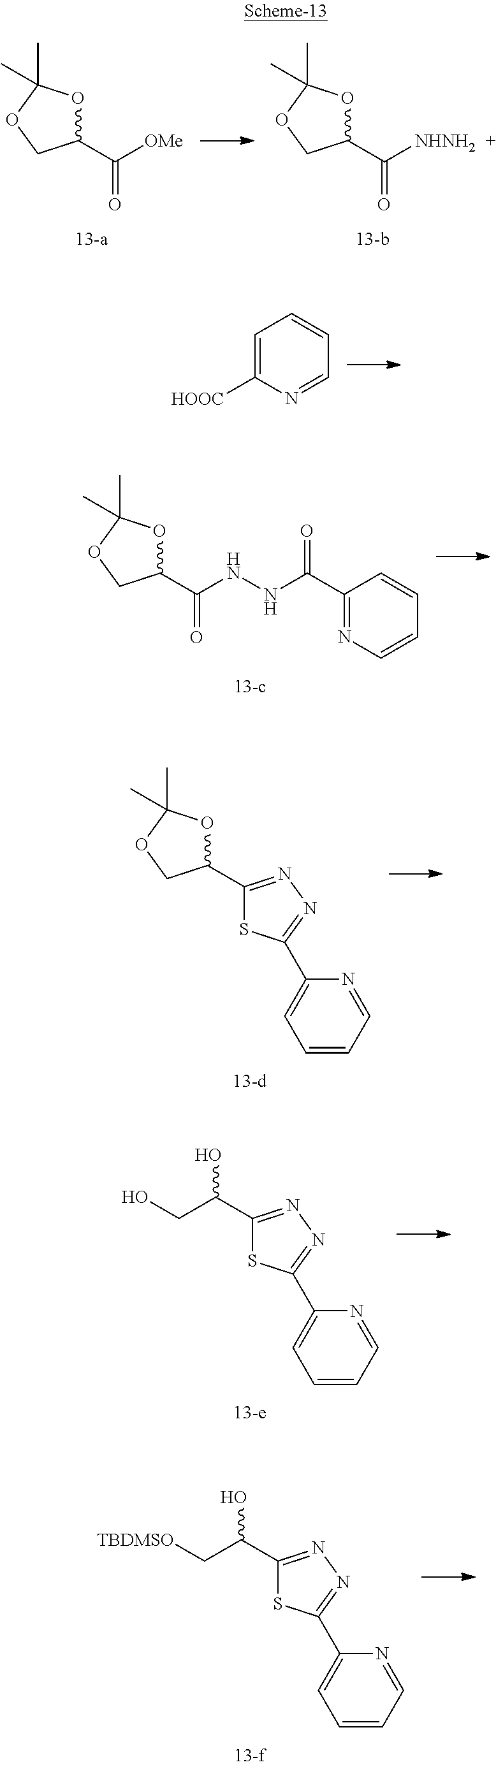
C1(C([OMe])=O)OC(C)(C)OC1.C1(C([NHNH2])=O)OC(C)(C)OC1.C1=C([HOOC])N=CC=C1.C1(C(=O)NNC(C2OC(C)(C)OC2)=O)=NC=CC=C1.C1(C2OC(C)(C)OC2)=NN=C(C2=CC=CC=N2)S1.C1(C(O)CO)=NN=C(C2=CC=CC=N2)S1.C1(C(O)C[TBDMSO])=NN=C(C2=CC=CC=N2)S1
